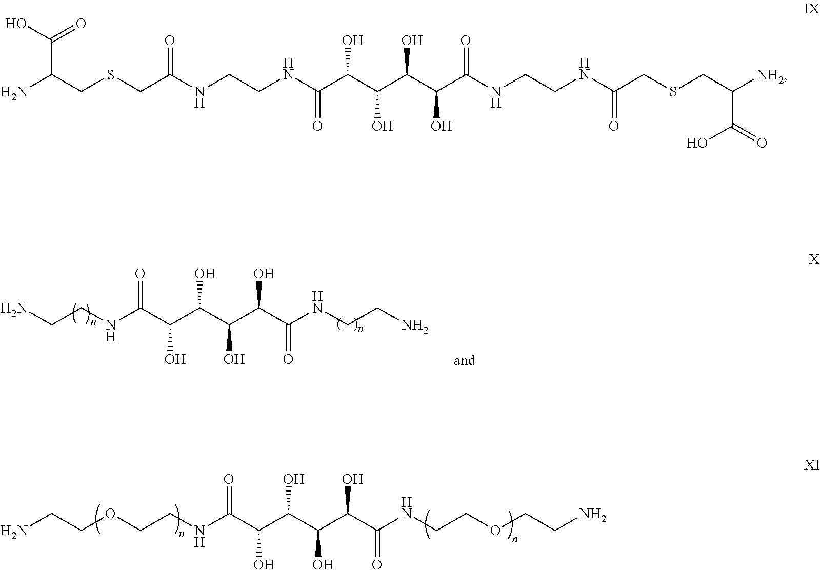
N(C(C(C(C(C(C(NCCOCCN)=O)O)O)O)O)=O)CCOCCN.N(C(C(C(C(C(C(NCCN)=O)O)O)O)O)=O)CCN.NC(CSCC(NCCNC(C(C(C(C(C(NCCNC(CSCC([NH2])C(=O)O)=O)=O)O)O)O)O)=O)=O)C(O)=O
